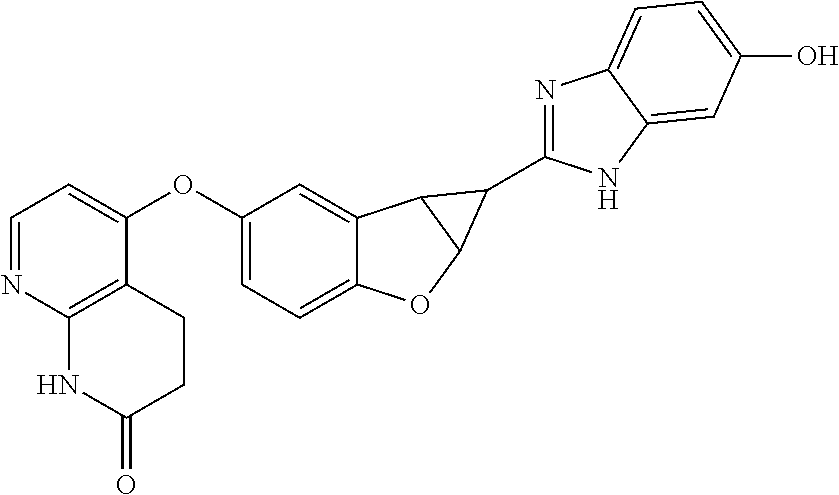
C1=NC2=C(C(OC3=CC=C4C(=C3)C3C(O4)C3C3=NC4=CC=C(O)C=C4N3)=C1)CCC(=O)N2
